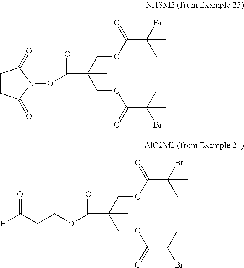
C(OC(C(C)(Br)C)=O)C(COC(C(C)(Br)C)=O)(C)C(=O)ON1C(=O)CCC1=O.C(OC(C(C)(Br)C)=O)C(COC(C(C)(Br)C)=O)(C)C(=O)OCCC([H])=O
